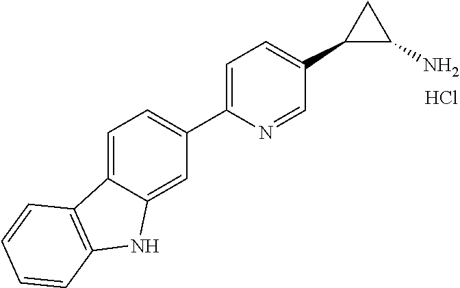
C1=C2C(=CC=C1C1=CC=C(C3C(N)C3)C=N1)C1=C(N2)C=CC=C1.Cl
